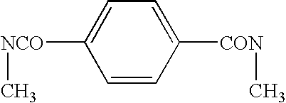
[NCO](C)C1=CC=C([CON]C)C=C1
